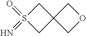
C1S(=O)(=N)CC12COC2
